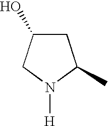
C1C(O)CN([H])C1C
